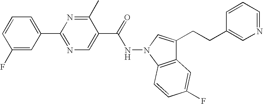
C1=CC=C(C2=NC=C(C(=O)NN3C4=C(C(CCC5=CN=CC=C5)=C3)C=C(F)C=C4)C(C)=N2)C=C1F
